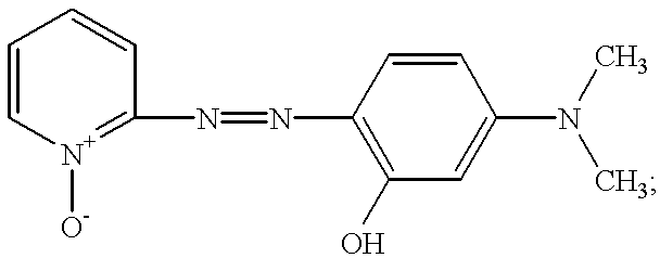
N(C1=C(O)C=C(N(C)C)C=C1)=NC1=[N+]([O-])C=CC=C1
